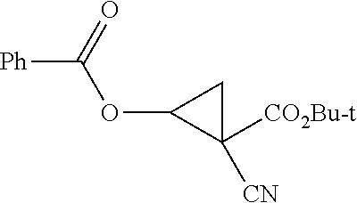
C1([CN])([CO2Bu-t])CC1OC([Ph])=O
